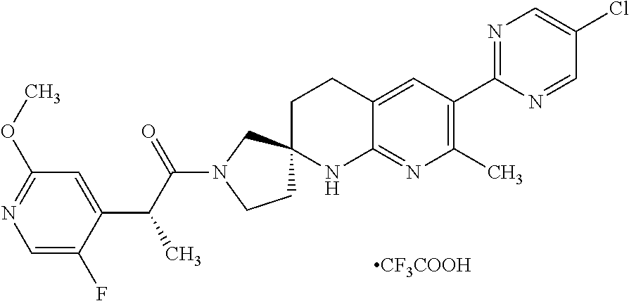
C1=C(F)C(C(C(N2CCC3(C2)CCC2=CC(C4=NC=C(Cl)C=N4)=C(C)N=C2N3)=O)C)=CC(OC)=N1.[CF3COOH]
